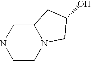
C1CN2C(CN1)CC(O)C2
